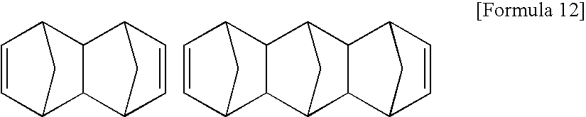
C1=CC2CC1C1C3C=CC(C21)C3.C1=CC2CC1C1C3CC(C21)C1C3C2C=CC1C2
